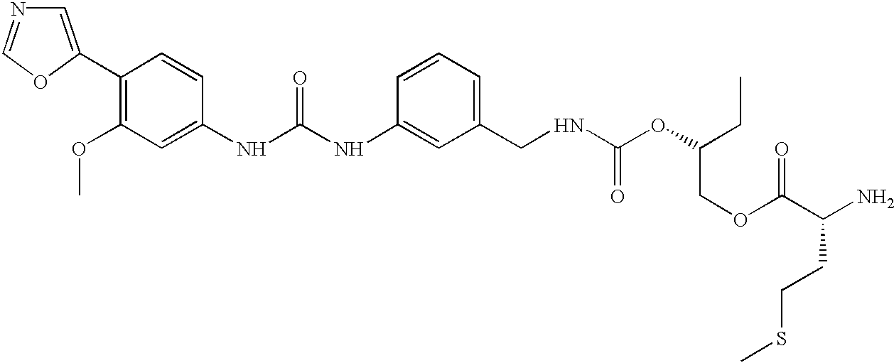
C1=C(C2=C(OC)C=C(NC(NC3=CC(CNC(OC(CC)COC(C(N)CCSC)=O)=O)=CC=C3)=O)C=C2)OC=N1
